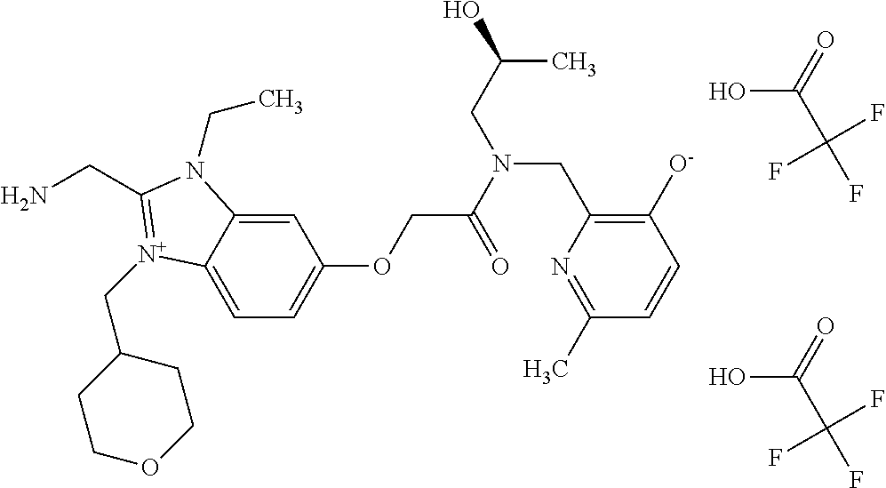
NCC1=[N+](CC2CCOCC2)C2=CC=C(OCC(N(CC3=C([O-])C=CC(C)=N3)CC(O)C)=O)C=C2N1CC.OC(=O)C(F)(F)F.OC(=O)C(F)(F)F
